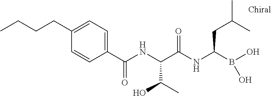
C1(C(NC(C(NC(B(O)O)CC(C)C)=O)C(C)O)=O)=CC=C(CCCC)C=C1
